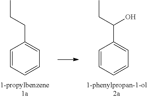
C1=CC=CC=C1CCC.C1=CC=CC=C1C(CC)O
